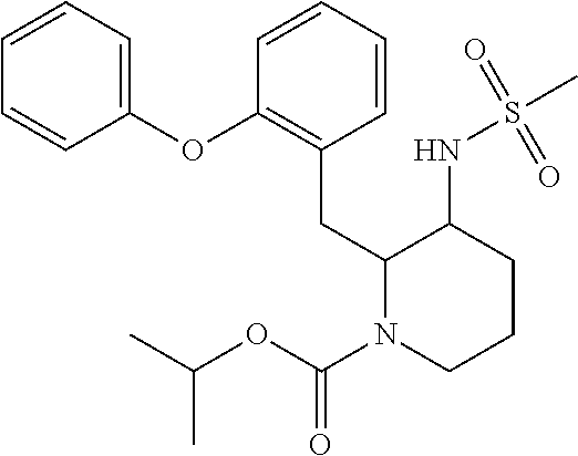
C1=CC=CC(CC2N(C(OC(C)C)=O)CCCC2NS(C)(=O)=O)=C1OC1=CC=CC=C1
